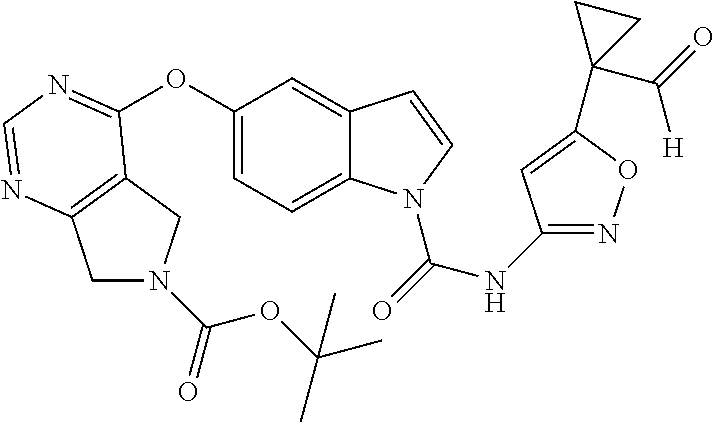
C1(OC2=NC=NC3=C2CN(C(OC(C)(C)C)=O)C3)=CC=C2C(=C1)C=CN2C(=O)NC1=NOC(C2(C(=O)[H])CC2)=C1
